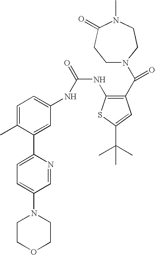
C1=C(C)C(C2=CC=C(N3CCOCC3)C=N2)=CC(NC(=O)NC2=C(C(=O)N3CCC(=O)N(C)CC3)C=C(C(C)(C)C)S2)=C1
